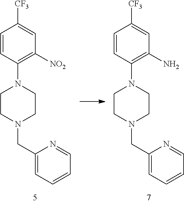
C1CN(CC2=CC=CC=N2)CCN1C1=C([NO2])C=C([CF3])C=C1.C1CN(CC2=CC=CC=N2)CCN1C1=C(N)C=C([CF3])C=C1
